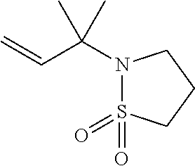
C(C(N1S(=O)(=O)CCC1)(C)C)=C
